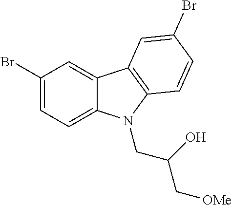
C1(Br)=CC=C2C(=C1)C1=C(C=CC(Br)=C1)N2CC(O)C[OMe]
